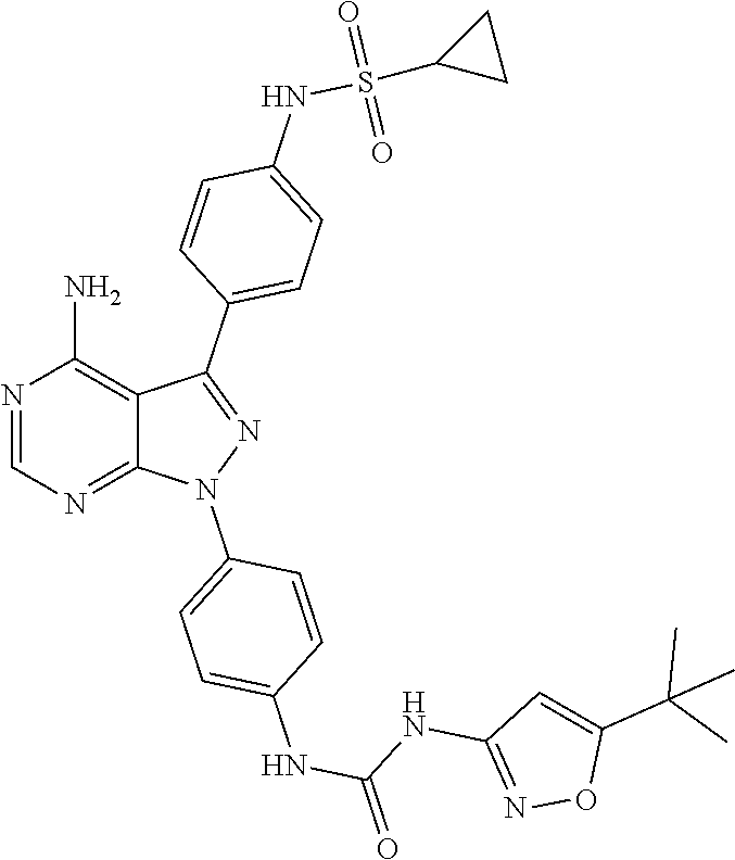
N1=CN=C2C(=C1N)C(C1=CC=C(NS(C3CC3)(=O)=O)C=C1)=NN2C1=CC=C(NC(=O)NC2=NOC(C(C)(C)C)=C2)C=C1
